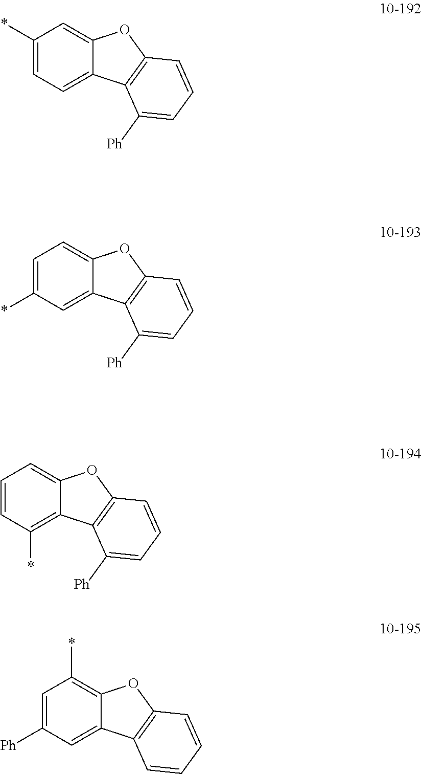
C1=CC(*)=C2C(=C1)OC1=C2C([Ph])=CC=C1.C1=C([Ph])C=C2C(=C1*)OC1=C2C=CC=C1.C1(*)=CC=C2C(=C1)OC1=C2C([Ph])=CC=C1.C1=C(*)C=C2C(=C1)OC1=C2C([Ph])=CC=C1
